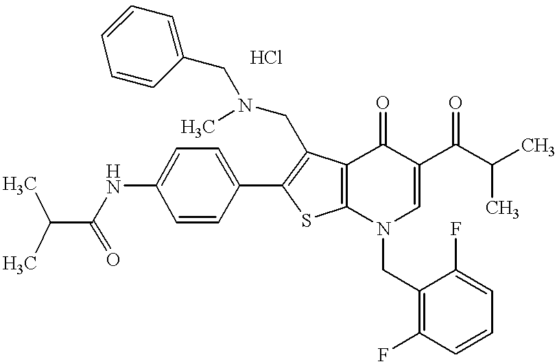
C1(NC(C(C)C)=O)=CC=C(C2=C(CN(C)CC3=CC=CC=C3)C3=C(S2)N(CC2=C(F)C=CC=C2F)C=C(C(C(C)C)=O)C3=O)C=C1
